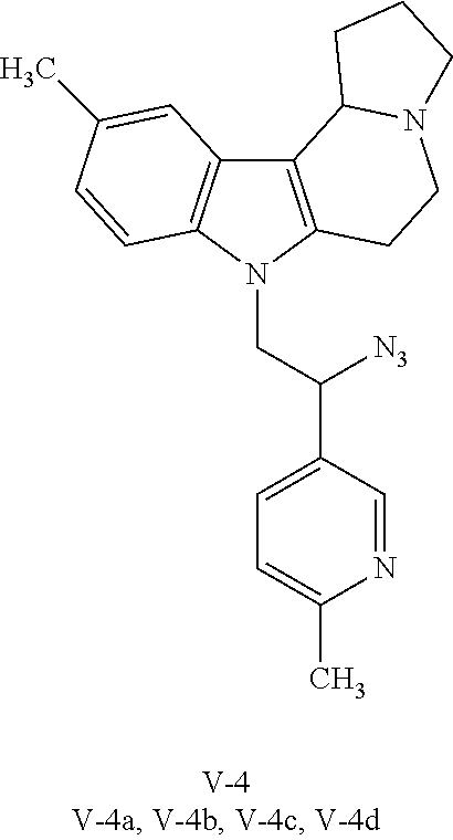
C12=C(N(CC(C3=CC=C(C)N=C3)[N3])C3=C1C=C(C)C=C3)CCN1C2CCC1
